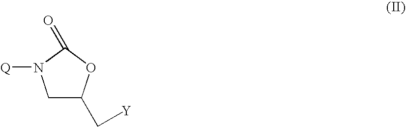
C1C(C[Y])OC(=O)N1[Q]
